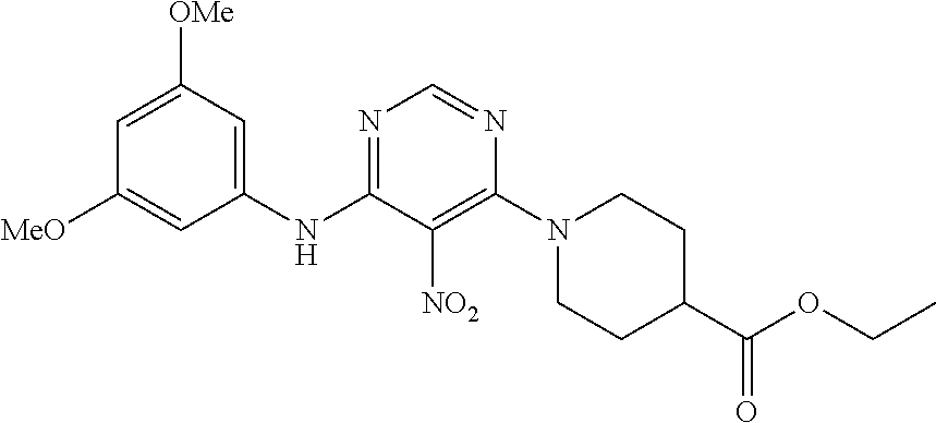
N1=C(NC2=CC([OMe])=CC([MeO])=C2)C([NO2])=C(N2CCC(C(OCC)=O)CC2)N=C1
